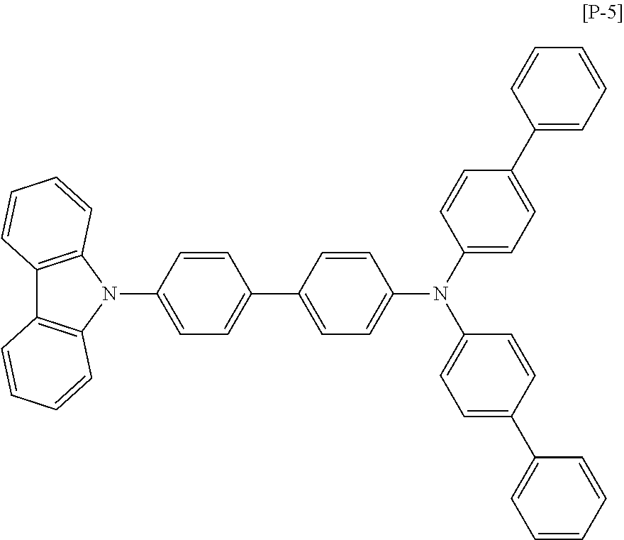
C12=C(N(C3=CC=C(C4=CC=C(N(C5=CC=C(C6=CC=CC=C6)C=C5)C5=CC=C(C6=CC=CC=C6)C=C5)C=C4)C=C3)C3=C1C=CC=C3)C=CC=C2
